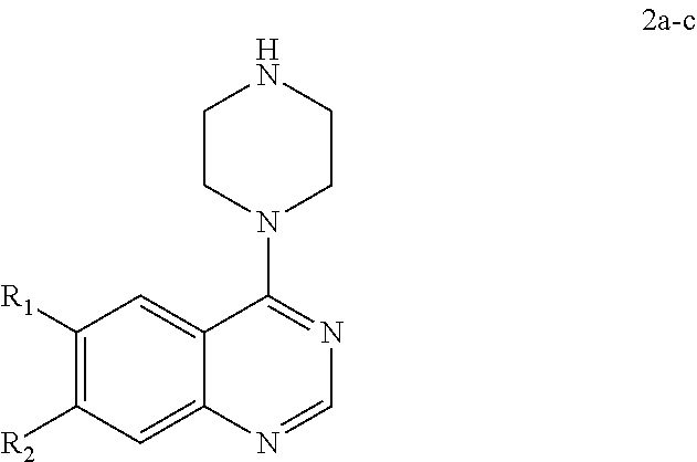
C1([R1])=C([R2])C=C2C(=C1)C(N1CCNCC1)=NC=N2
